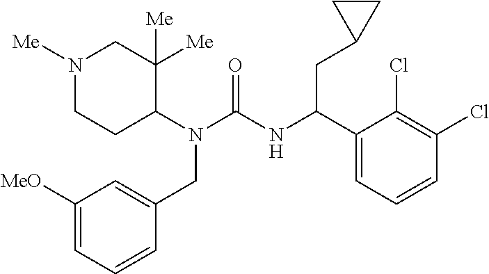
N1([Me])CCC(N(C(=O)NC(C2=CC=CC(Cl)=C2Cl)CC2CC2)CC2=CC([MeO])=CC=C2)C([Me])([Me])C1
